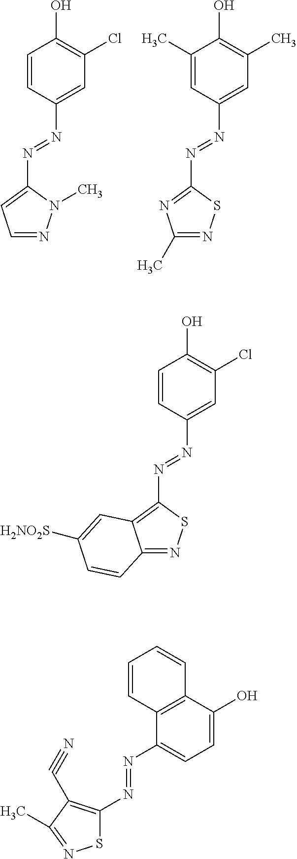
C1=NN(C)C(N=NC2=CC(Cl)=C(O)C=C2)=C1.C1(C)=NSC(N=NC2=CC(C)=C(O)C(C)=C2)=N1.C12=NSC(N=NC3=CC(Cl)=C(O)C=C3)=C1C=C([H2NO2S])C=C2.C12=C(C(O)=CC=C1N=NC1=C(C#N)C(C)=NS1)C=CC=C2
